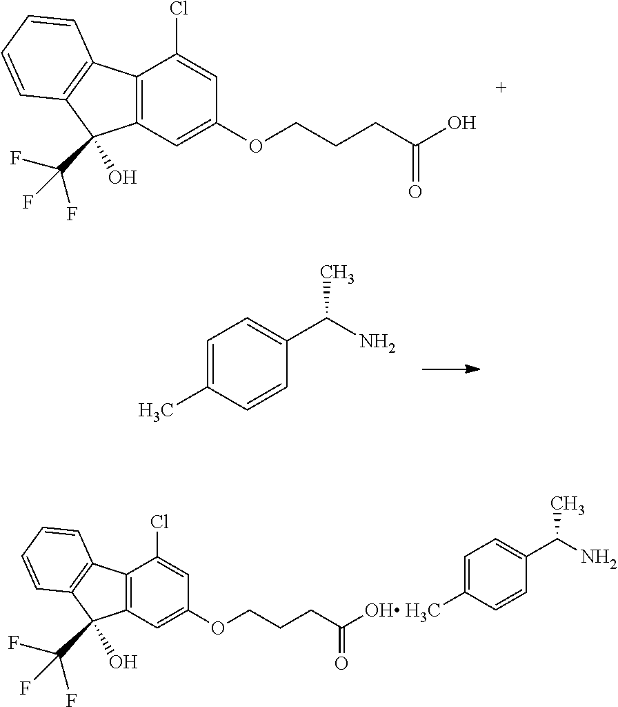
C1=C(C)C=CC(C(N)C)=C1.C12=C(C=C(OCCCC(O)=O)C=C1Cl)C(O)(C(F)(F)F)C1=C2C=CC=C1.C1=C(C)C=CC(C(N)C)=C1.C12=C(C=C(OCCCC(O)=O)C=C1Cl)C(O)(C(F)(F)F)C1=C2C=CC=C1
